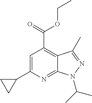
C12=NC(C3CC3)=CC(C(=O)OCC)=C1C(C)=NN2C(C)C
